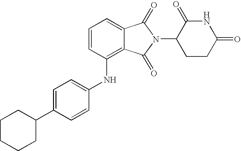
C1(NC2=C3C(=CC=C2)C(=O)N(C2CCC(=O)NC2=O)C3=O)=CC=C(C2CCCCC2)C=C1
